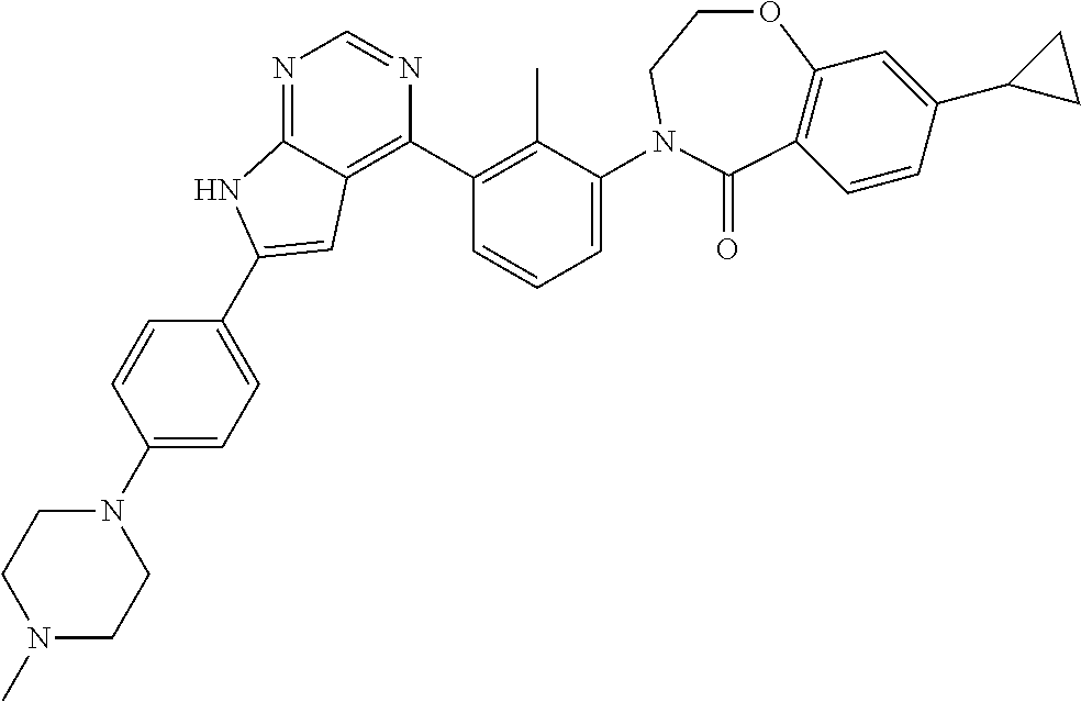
N1(C)CCN(C2=CC=C(C3=CC4=C(C5=C(C)C(N6CCOC7=C(C=CC(C8CC8)=C7)C6=O)=CC=C5)N=CN=C4N3)C=C2)CC1
